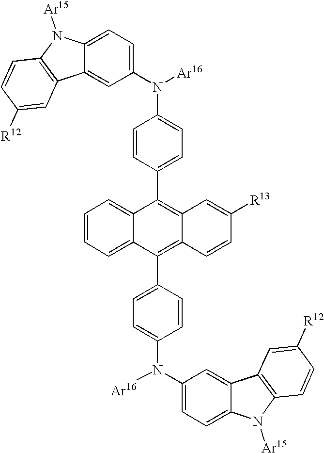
C12=CC=C(N([Ar16])C3=CC=C(C4=C5C(=C(C6=CC=C(N([Ar16])C7=CC=C8C(=C7)C7=C(N8[Ar15])C=CC([R12])=C7)C=C6)C6=CC=CC=C46)C=CC([R13])=C5)C=C3)C=C1C1=C(N2[Ar15])C=CC([R12])=C1
